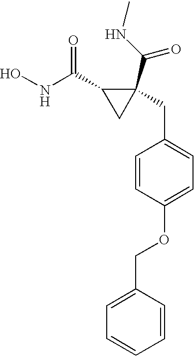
ONC(C1CC1(CC1=CC=C(OCC2=CC=CC=C2)C=C1)C(NC)=O)=O
